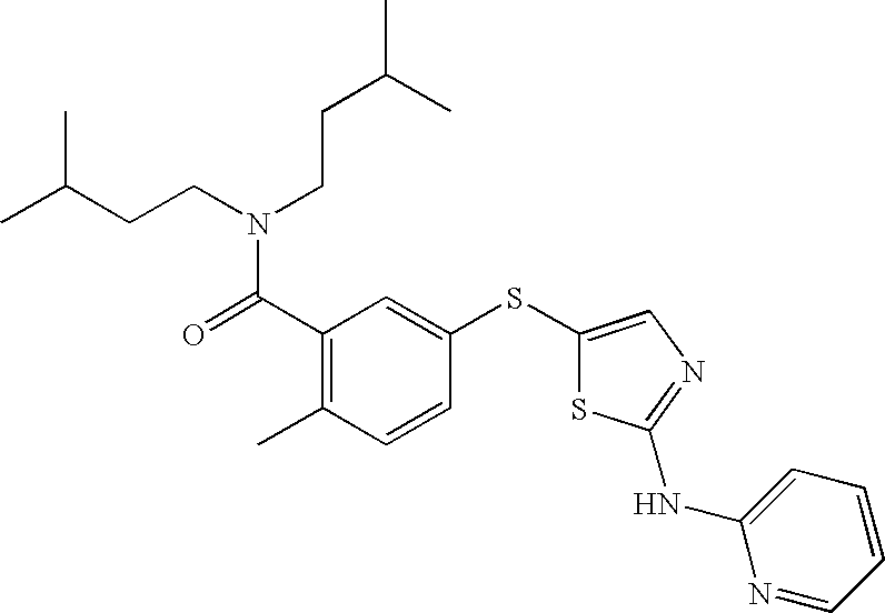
C(C1=C(C)C=CC(SC2=CN=C(NC3=CC=CC=N3)S2)=C1)(=O)N(CCC(C)C)CCC(C)C
